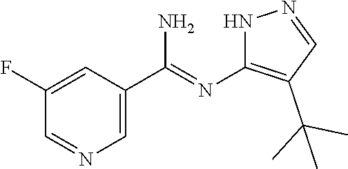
C1=C(C(=NC2=C(C(C)(C)C)C=NN2)N)C=C(F)C=N1
